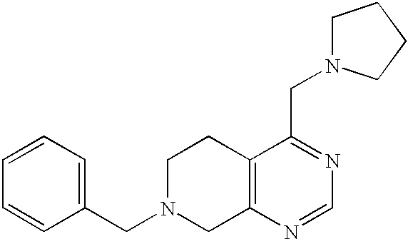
C1(CN2CC3=C(CC2)C(CN2CCCC2)=NC=N3)=CC=CC=C1
